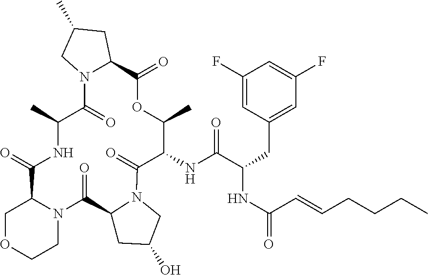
C1OCCN2C1C(=O)NC(C)C(=O)N1C(CC(C)C1)C(=O)OC(C)C(NC(=O)C(NC(C=CCCCC)=O)CC1=CC(F)=CC(F)=C1)C(=O)N1CC(O)CC1C2=O
